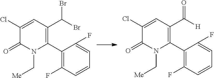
C1(C2=C(C(Br)Br)C=C(Cl)C(=O)N2C[Me])=C(F)C=CC=C1F.C1(C2=C(C([H])=O)C=C(Cl)C(=O)N2C[Me])=C(F)C=CC=C1F
